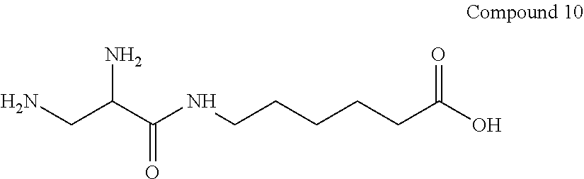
C(C(C(NCCCCCC(O)=O)=O)N)N
